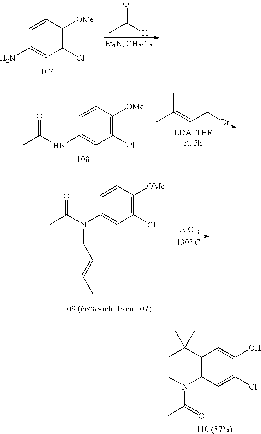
C1(Cl)=C([OMe])C=CC(N)=C1.CC(Cl)=O.C1(Cl)=C([OMe])C=CC(NC(C)=O)=C1.CC(C)=CCBr.C1(Cl)=C([OMe])C=CC(N(C(C)=O)CC=C(C)C)=C1.[AlCl3].C1CN(C(C)=O)C2=C(C1(C)C)C=C(O)C(Cl)=C2
